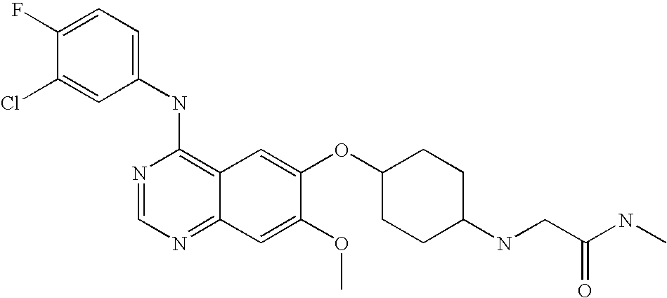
C1(NC2=C3C(=NC=N2)C=C(OC)C(OC2CCC(NCC(=O)NC)CC2)=C3)=CC=C(F)C(Cl)=C1
